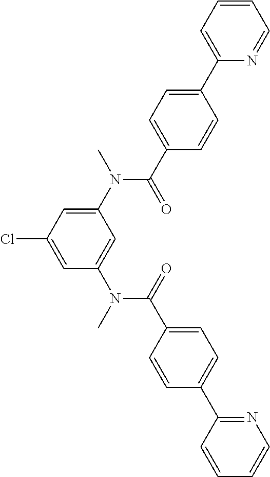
C1(N(C(C2=CC=C(C3=CC=CC=N3)C=C2)=O)C)=CC(Cl)=CC(N(C(C2=CC=C(C3=NC=CC=C3)C=C2)=O)C)=C1
